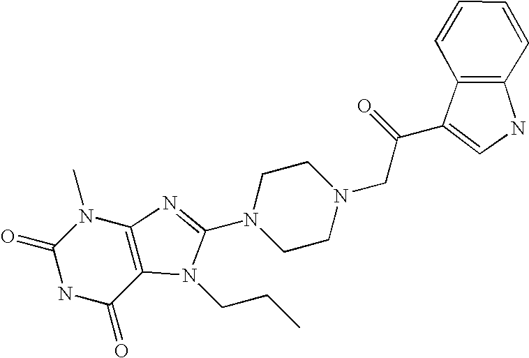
C1(=O)NC(=O)C2=C(N1C)N=C(N1CCN(CC(C3=CNC4=C3C=CC=C4)=O)CC1)N2CCC
